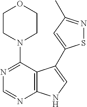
N1(C2=NC=NC3=C2C(C2=CC(C)=NS2)=CN3)CCOCC1
